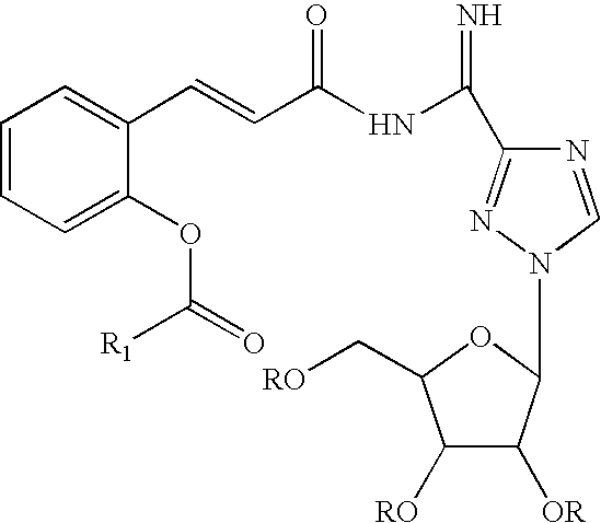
C1=CC=C(OC(=O)[R1])C(C=CC(NC(=N)C2=NN(C3C([OR])C([RO])C(C[RO])O3)C=N2)=O)=C1
